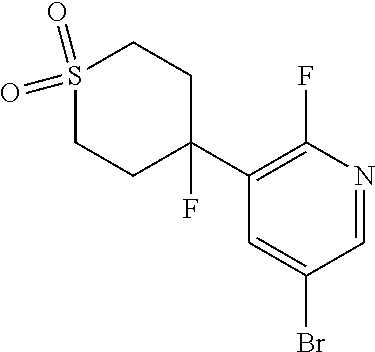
C1=C(Br)C=NC(F)=C1C1(F)CCS(=O)(=O)CC1
